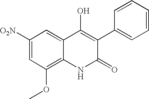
C1([O2N])=CC(OC)=C2C(=C1)C(O)=C(C1=CC=CC=C1)C(=O)N2
